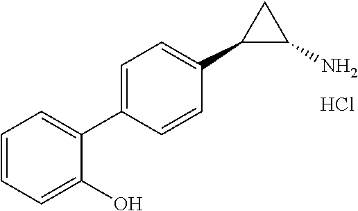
C1=CC=C(O)C(C2=CC=C(C3C(N)C3)C=C2)=C1.Cl
